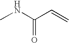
CNC(C=C)=O
